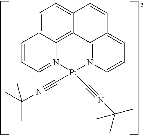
C1=C2C3=C4C(=C1)C=CC1=CC=CN(=C41)[Pt](C#NC(C)(C)C)(C#NC(C)(C)C)N3=CC=C2
